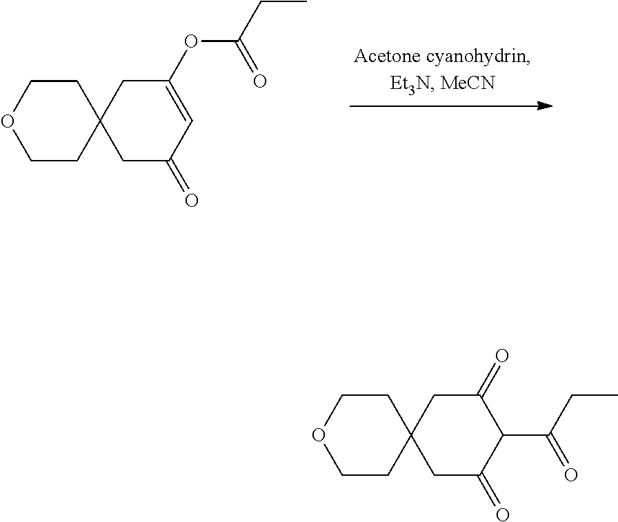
C1COCCC12CC(=O)C(C(=O)CC)C(=O)C2.C1COCCC12CC(=O)C=C(OC(CC)=O)C2
